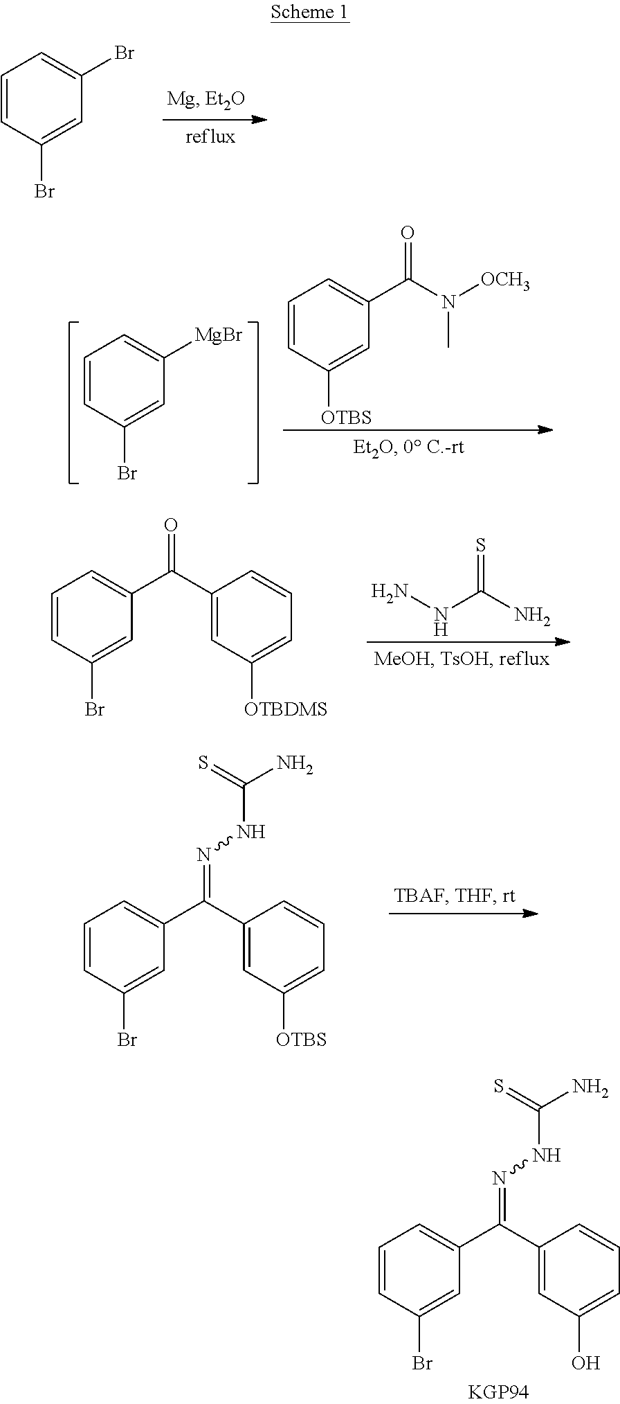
C1=CC(Br)=CC(Br)=C1.C1=CC(Br)=CC([MgBr])=C1.C1=CC([OTBS])=CC(C(N([OCH3])C)=O)=C1.C1=CC(Br)=CC(C(C2=CC([OTBDMS])=CC=C2)=O)=C1.N(C(N)=S)N.C1=CC(Br)=CC(C(C2=CC([OTBS])=CC=C2)=NNC(N)=S)=C1.C1=CC(Br)=CC(C(C2=CC(O)=CC=C2)=NNC(N)=S)=C1
